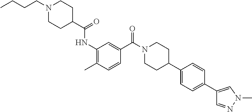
CCCCN1CCC(C(=O)NC2=C(C)C=CC(C(=O)N3CCC(C4=CC=C(C5=CN(C)N=C5)C=C4)CC3)=C2)CC1
